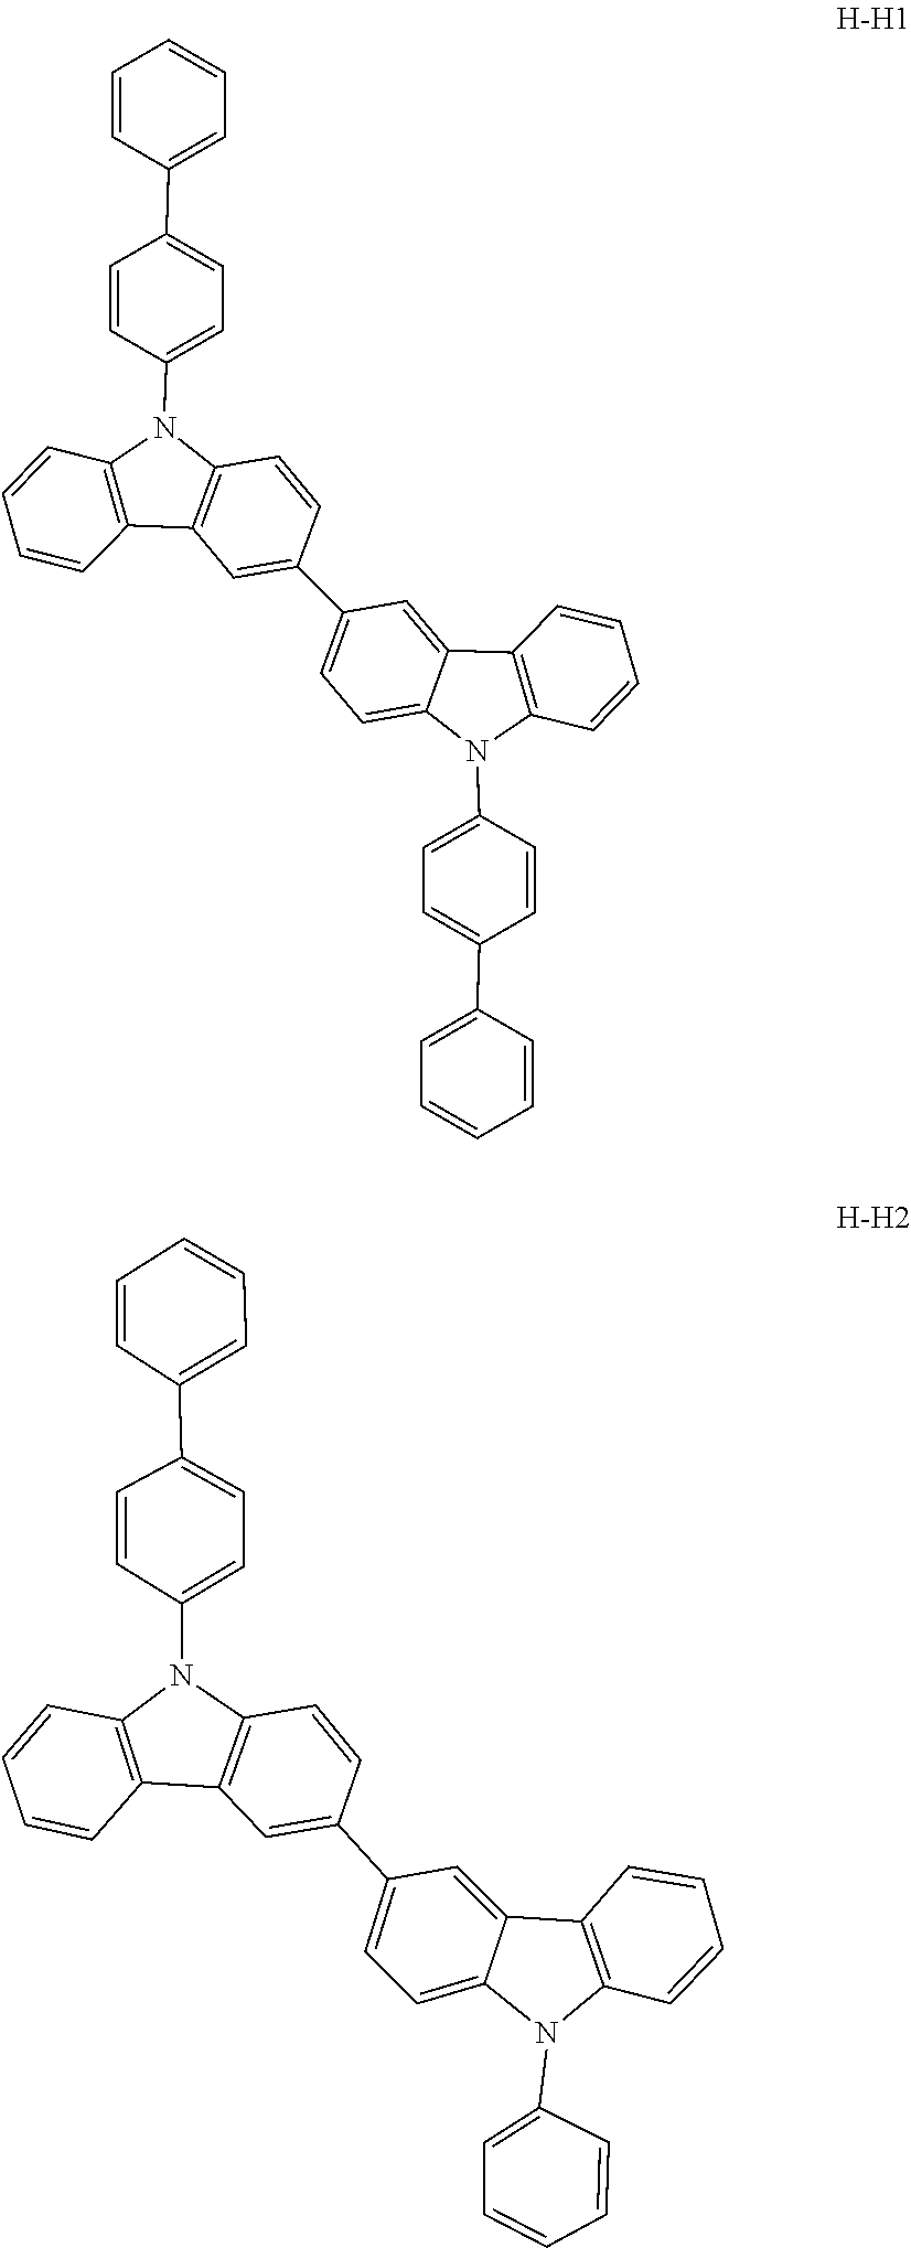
C1=C(C2=CC=C3C(=C2)C2=C(C=CC=C2)N3C2=CC=C(C3=CC=CC=C3)C=C2)C=CC2=C1C1=C(C=CC=C1)N2C1=CC=C(C2=CC=CC=C2)C=C1.C1(N2C3=CC=C(C4=CC5=C(N(C6=CC=C(C7=CC=CC=C7)C=C6)C6=C5C=CC=C6)C=C4)C=C3C3=C2C=CC=C3)=CC=CC=C1
